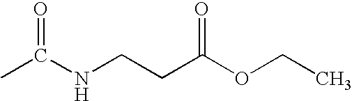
CC(NCCC(OCC)=O)=O
